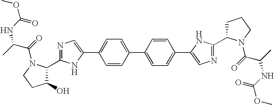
C1(C2=CN=C(C3C(O)CCN3C(=O)C(C)NC(OC)=O)N2)=CC=C(C2=CC=C(C3=CN=C(C4CCCN4C(C(NC(OC)=O)C)=O)N3)C=C2)C=C1
